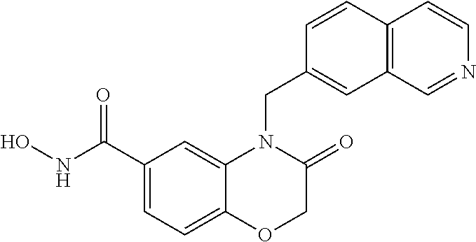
C1(C(NO)=O)=CC=C2C(=C1)N(CC1=CC3=C(C=C1)C=CN=C3)C(=O)CO2
